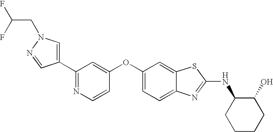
N1=C(C2=CN(CC(F)F)N=C2)C=C(OC2=CC=C3C(=C2)SC(NC2CCCCC2O)=N3)C=C1
